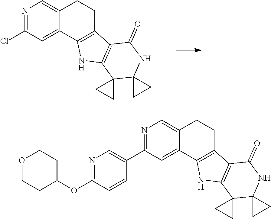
N1=C(Cl)C=C2C(=C1)CCC1=C2NC2=C1C(=O)NC1(C23CC3)CC1.N1=C(C2=CN=C(OC3CCOCC3)C=C2)C=C2C(=C1)CCC1=C2NC2=C1C(=O)NC1(C23CC3)CC1
